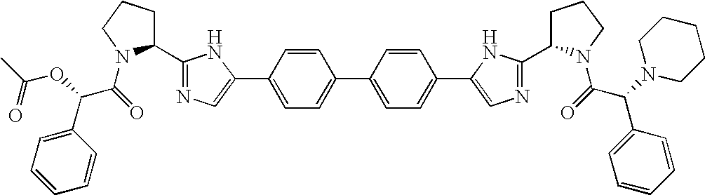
C(=O)(N1C(C2=NC=C(C3=CC=C(C4=CC=C(C5=CN=C(C6CCCN6C(C(C6=CC=CC=C6)N6CCCCC6)=O)N5)C=C4)C=C3)N2)CCC1)C(C1=CC=CC=C1)OC(C)=O
